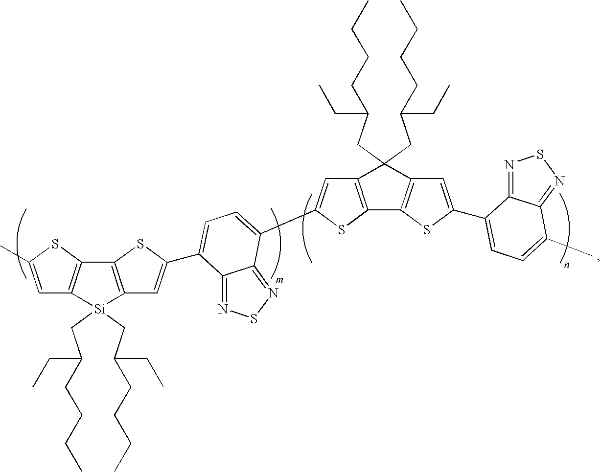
C1=C(C)SC2=C1[Si](CC(CCCC)CC)(CC(CCCC)CC)C1=C2SC(C2=CC=C(C3=CC4=C(S3)C3=C(C=C(C5=CC=C(C)C6=NSN=C65)S3)C4(CC(CCCC)CC)CC(CCCC)CC)C3=NSN=C32)=C1
